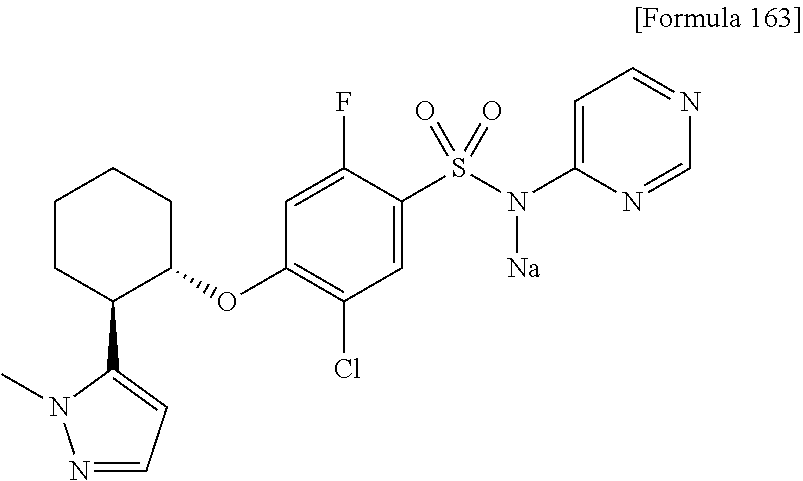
C1(S(N(C2=CC=NC=N2)[Na])(=O)=O)=CC(Cl)=C(OC2CCCCC2C2=CC=NN2C)C=C1F
